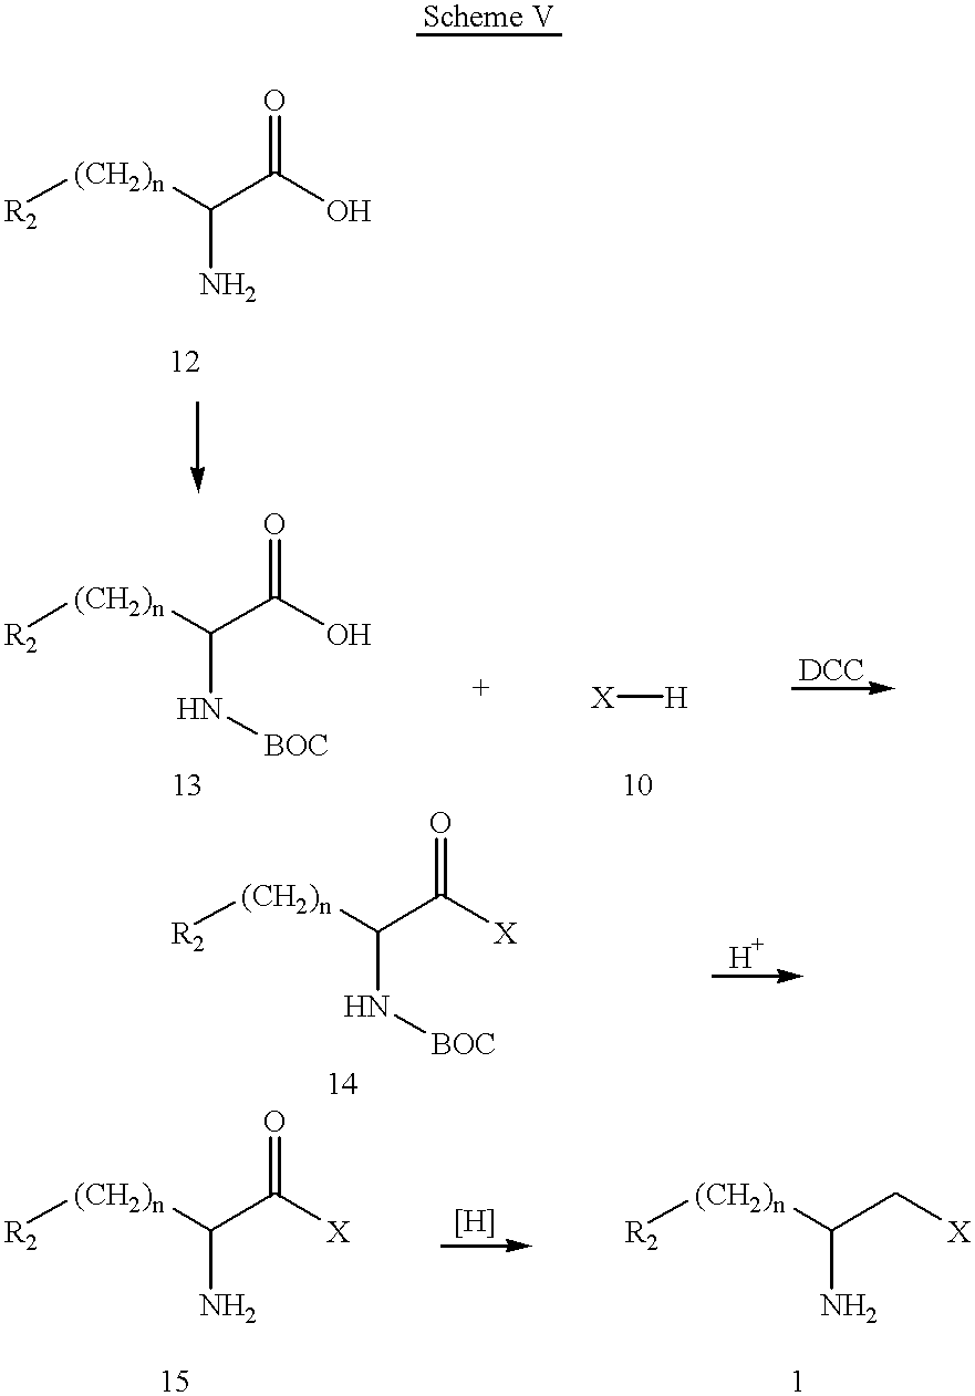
[R2][(CH2)n]C(N)C(O)=O.[R2][(CH2)n]C(N[BOC])C(O)=O.[X][H].[R2][(CH2)n]C(N)C([X])=O.[R2][(CH2)n]C(N[BOC])C([X])=O.[R2][(CH2)n]C(N)C[X]
